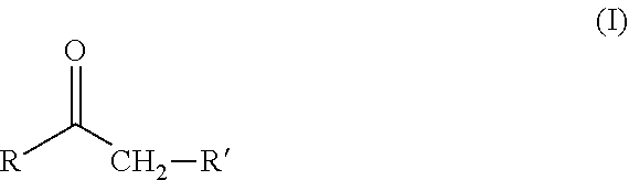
[R]C(C[R])=O
